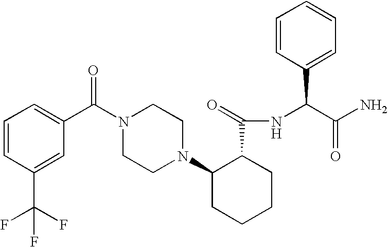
C1(C(F)(F)F)=CC(C(N2CCN(C3CCCCC3C(NC(C(N)=O)C3=CC=CC=C3)=O)CC2)=O)=CC=C1
